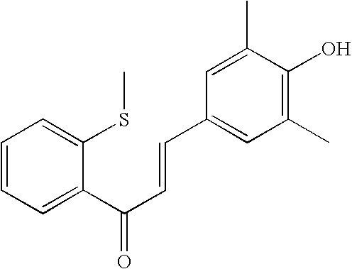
C1=CC=C(C(C=CC2=CC(C)=C(O)C(C)=C2)=O)C(SC)=C1
